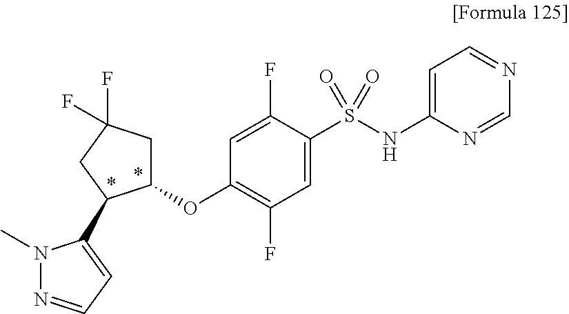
O(C1=C(F)C=C(S(NC2=CC=NC=N2)(=O)=O)C(F)=C1)C1CC(F)(F)CC1C1=CC=NN1C
